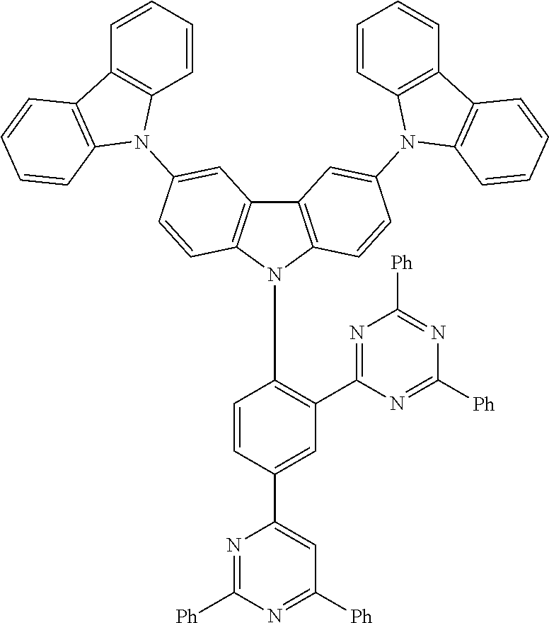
C1=C(C2=CC([Ph])=NC([Ph])=N2)C=CC(N2C3=C(C4=C2C=CC(N2C5=C(C6=C2C=CC=C6)C=CC=C5)=C4)C=C(N2C4=C(C5=C2C=CC=C5)C=CC=C4)C=C3)=C1C1=NC([Ph])=NC([Ph])=N1
